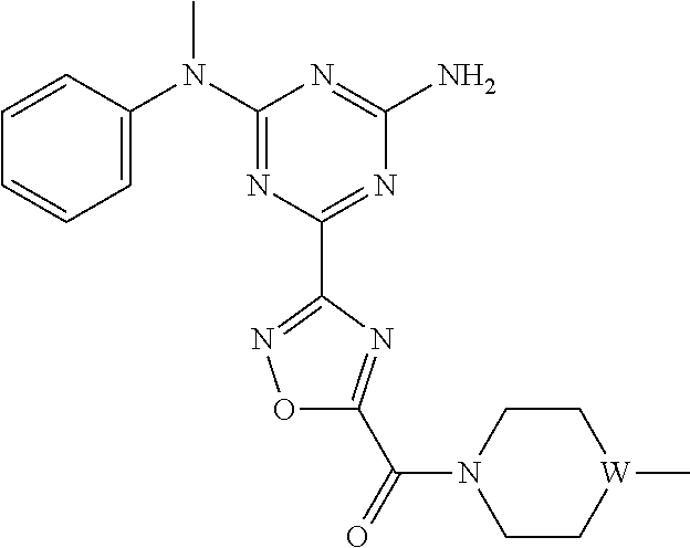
C1=CC(N(C2=NC(C3=NOC(C(=O)N4CC[W](C)CC4)=N3)=NC(N)=N2)C)=CC=C1
